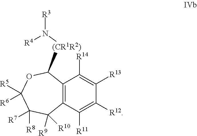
C12=C(C([R11])=C([R12])C([R13])=C1[R14])C([R9])([R10])C([R7])([R8])C([R5])([R6])OC2[(CR1R2)]N([R3])[R4]
